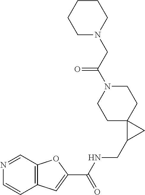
C1C2(CCN(C(CN3CCCCC3)=O)C1)C(CNC(C1=CC3=C(O1)C=NC=C3)=O)C2
